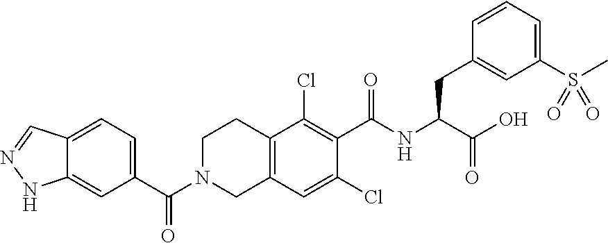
C12=CC=C(C(N3CCC4=C(C3)C=C(Cl)C(C(NC(CC3=CC(S(C)(=O)=O)=CC=C3)C(O)=O)=O)=C4Cl)=O)C=C1NN=C2
